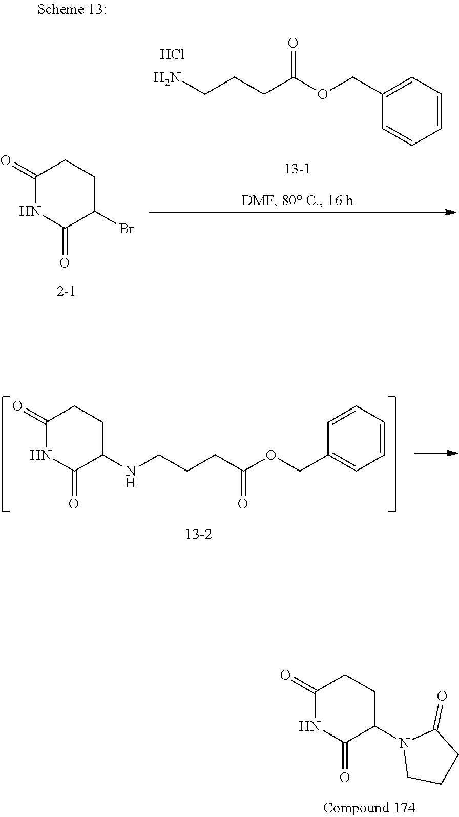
C1=CC=C(COC(CCCNC2CCC(=O)NC2=O)=O)C=C1.N1(C2CCC(=O)NC2=O)CCCC1=O.C1(=O)NC(=O)C(Br)CC1.C1=CC=C(COC(CCCN)=O)C=C1.Cl
